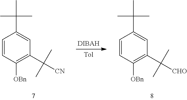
C1=CC([OBn])=C(C([CN])(C)C)C=C1C(C)(C)C.C1=CC([OBn])=C(C([CHO])(C)C)C=C1C(C)(C)C
